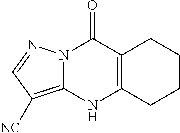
N12C(=C([NC])C=N1)NC1=C(C2=O)CCCC1
